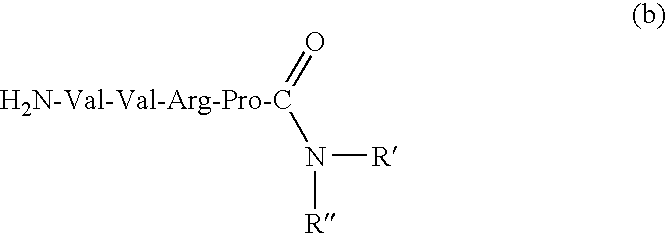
O=[H2N-Val-Val-Arg-Pro-C]N([R])[R]
